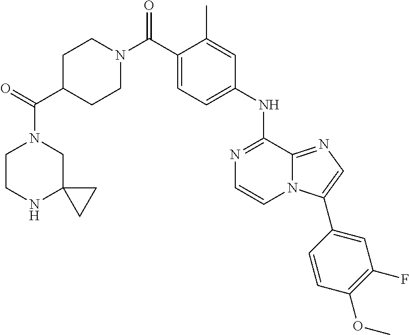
C1(C)=CC(NC2=NC=CN3C2=NC=C3C2=CC(F)=C(OC)C=C2)=CC=C1C(N1CCC(C(=O)N2CCNC3(C2)CC3)CC1)=O
